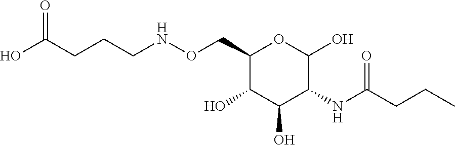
O(CC1C(O)C(O)C(NC(CCC)=O)C(O)O1)NCCCC(O)=O
